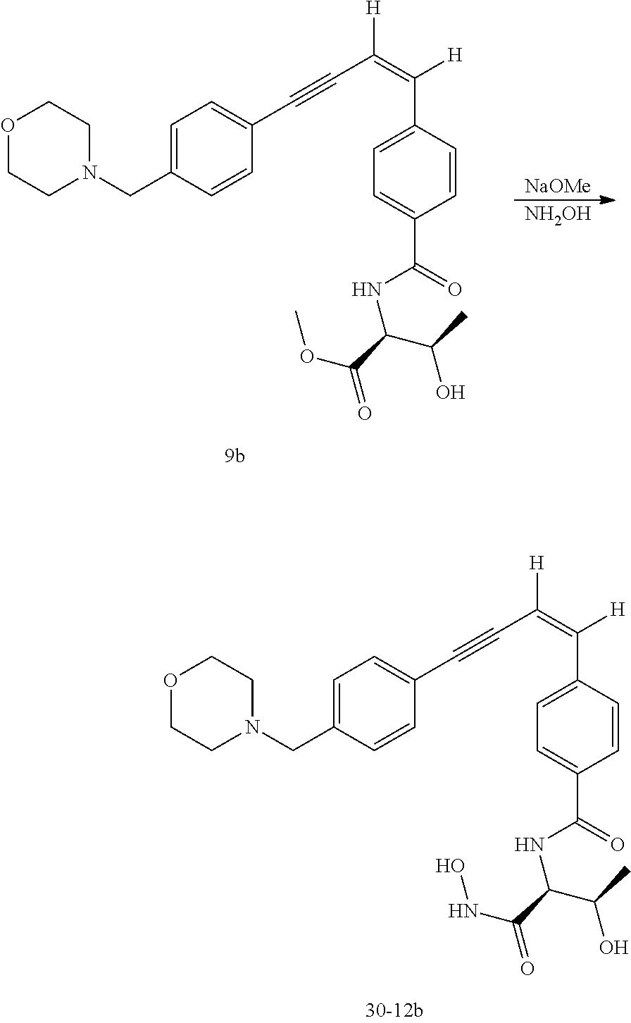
O1CCN(CC2=CC=C(C#CC(=C([H])C3=CC=C(C(=O)NC(C(O)C)C(=O)OC)C=C3)[H])C=C2)CC1.[NaOMe].[NH2OH].O1CCN(CC2=CC=C(C#CC(=C([H])C3=CC=C(C(=O)NC(C(O)C)C(=O)NO)C=C3)[H])C=C2)CC1
